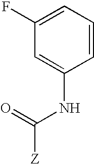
C1(F)=CC=CC(NC(=O)[Z])=C1
